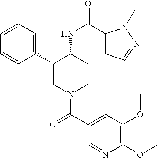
C1=CC=C(C2CN(C(C3=CC(OC)=C(OC)N=C3)=O)CCC2NC(=O)C2=CC=NN2C)C=C1
